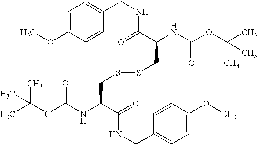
CC(OC(NC(C(NCC1=CC=C(OC)C=C1)=O)CSSCC(NC(OC(C)(C)C)=O)C(NCC1=CC=C(OC)C=C1)=O)=O)(C)C
